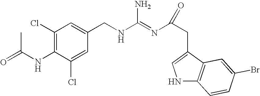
C1(NC(C)=O)=C(Cl)C=C(CNC(N)=NC(CC2=CNC3=C2C=C(Br)C=C3)=O)C=C1Cl
